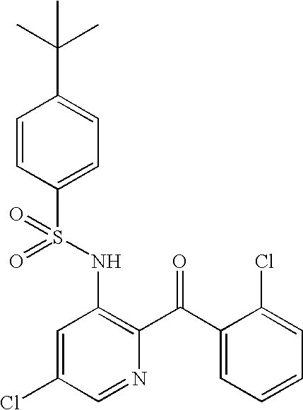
O=S(NC1=C(C(=O)C2=CC=CC=C2Cl)N=CC(Cl)=C1)(=O)C1=CC=C(C(C)(C)C)C=C1
